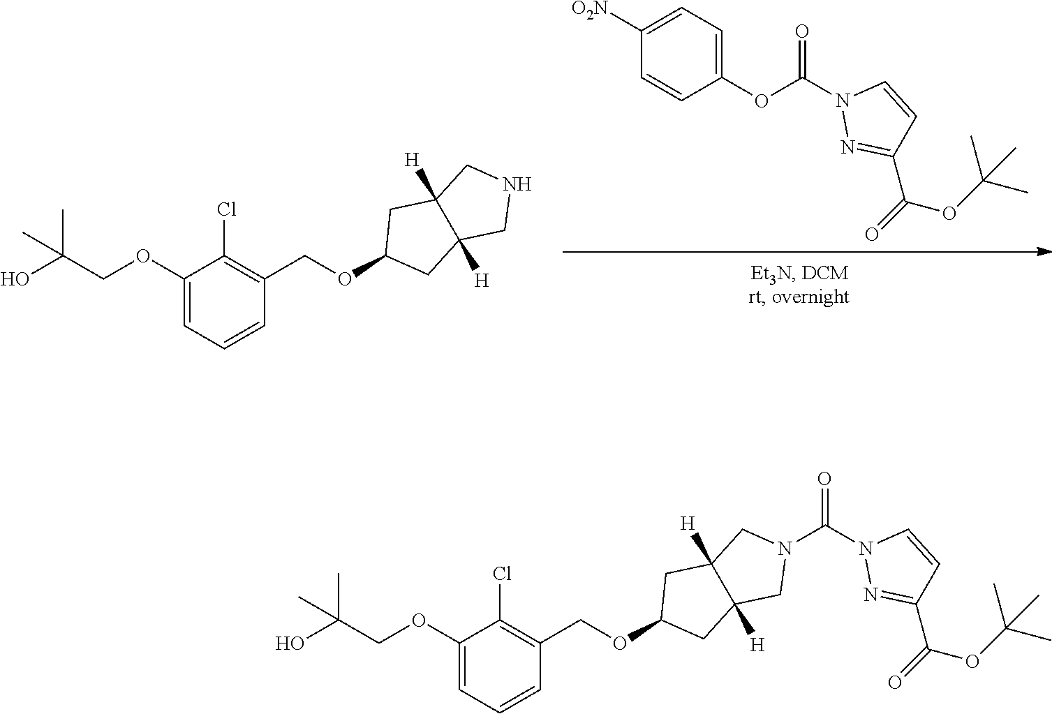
O(C1=CC=C([O2N])C=C1)C(N1N=C(C(=O)OC(C)(C)C)C=C1)=O.N1CC2([H])C([H])(C1)CC(OCC1=C(Cl)C(OCC(O)(C)C)=CC=C1)C2.N1(C(N2N=C(C(=O)OC(C)(C)C)C=C2)=O)CC2([H])C([H])(C1)CC(OCC1=C(Cl)C(OCC(O)(C)C)=CC=C1)C2
